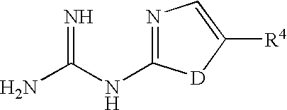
N1=C(NC(N)=N)[D]C([R4])=C1
